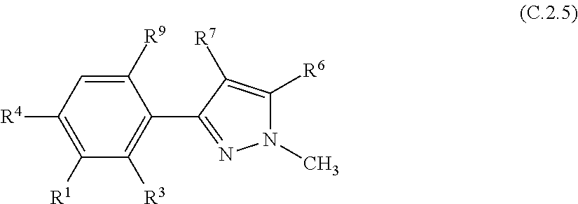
C1([R9])=CC([R4])=C([R1])C([R3])=C1C1=NN(C)C([R6])=C1[R7]
